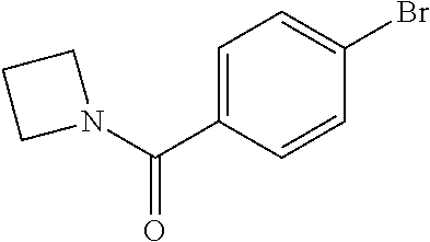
C1=C(C(N2CCC2)=O)C=CC(Br)=C1
